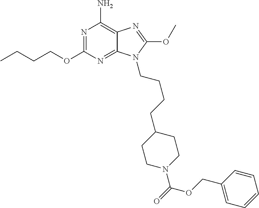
N1=C(OCCCC)N=C2C(=C1N)N=C(OC)N2CCCCC1CCN(C(=O)OCC2=CC=CC=C2)CC1
